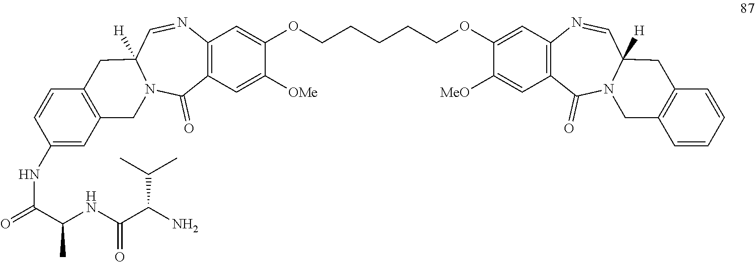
C12=C(C=C(NC(=O)C(NC(C(N)C(C)C)=O)C)C=C1)CN1C([H])(C2)C=NC2=C(C=C([OMe])C(OCCCCCOC3=CC4=C(C=C3[MeO])C(=O)N3CC5=C(C=CC=C5)CC3([H])C=N4)=C2)C1=O
